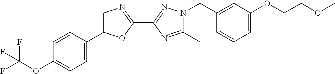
C1(C)=NC(C2=NC=C(C3=CC=C(OC(F)(F)F)C=C3)O2)=NN1CC1=CC(OCCOC)=CC=C1
